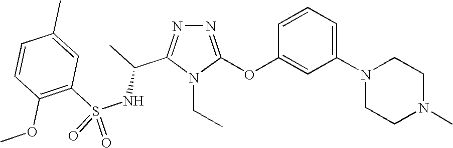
N1=C(OC2=CC(N3CCN(C)CC3)=CC=C2)N(CC)C(C(C)NS(C2=C(OC)C=CC(C)=C2)(=O)=O)=N1
